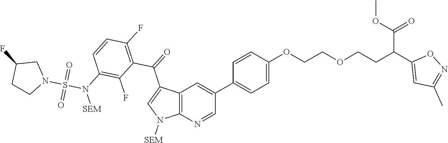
C12=C(N=CC(C3=CC=C(OCCOCCC(C(OC)=O)C4=CC(C)=NO4)C=C3)=C1)N([SEM])C=C2C(=O)C1=C(F)C=CC(N(S(N2CC(F)CC2)(=O)=O)[SEM])=C1F
